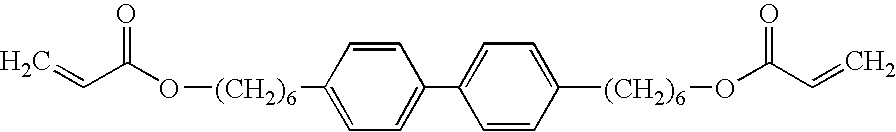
C=CC(O[(CH2)6]C1=CC=C(C2=CC=C([(CH2)6]OC(C=C)=O)C=C2)C=C1)=O
